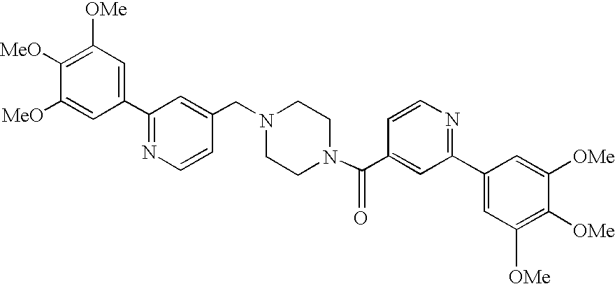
C1(C2=NC=CC(CN3CCN(C(C4=CC(C5=CC([OMe])=C([OMe])C([OMe])=C5)=NC=C4)=O)CC3)=C2)=CC([OMe])=C([MeO])C([MeO])=C1
